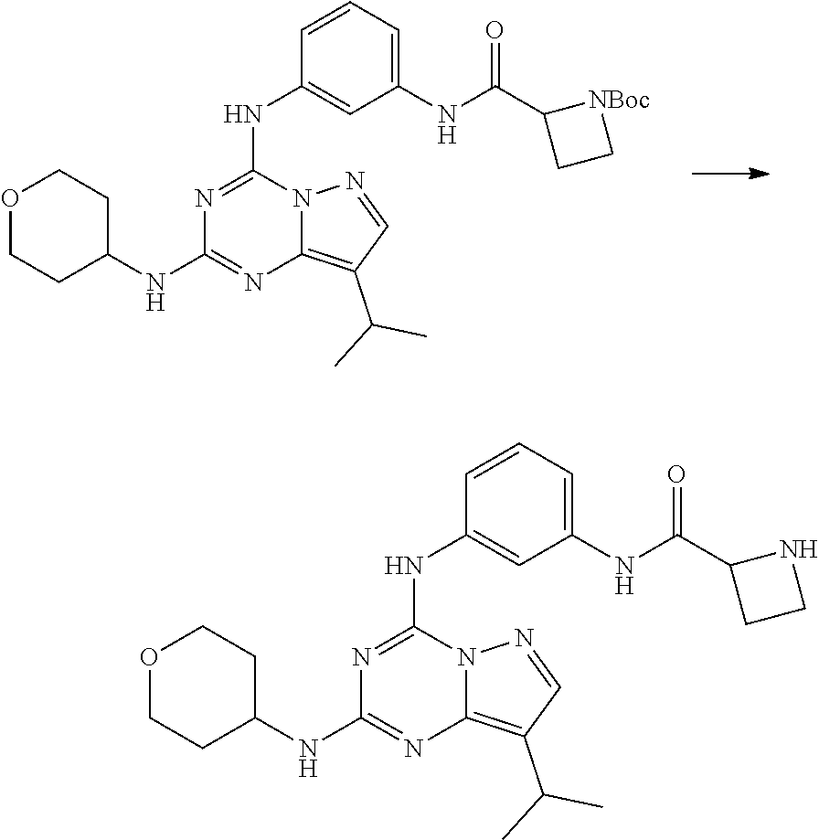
C1(NC2=CC(NC(C3CC[NBoc]3)=O)=CC=C2)=NC(NC2CCOCC2)=NC2=C(C(C)C)C=NN12.C1(NC2=CC(NC(C3CCN3)=O)=CC=C2)=NC(NC2CCOCC2)=NC2=C(C(C)C)C=NN12
